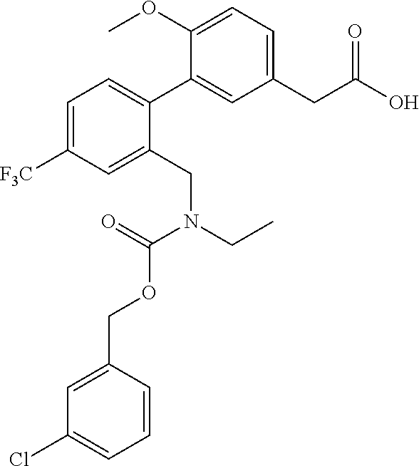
C1=CC(COC(N(CC)CC2=CC([F3C])=CC=C2C2=CC(CC(O)=O)=CC=C2OC)=O)=CC(Cl)=C1
